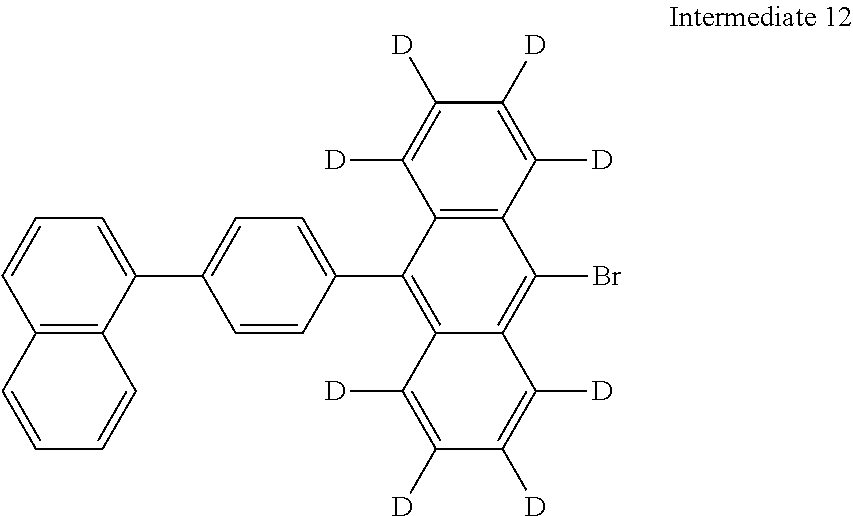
C1=CC(C2=C3C(=C(Br)C4=C2C([D])=C([D])C([D])=C4[D])C([D])=C([D])C([D])=C3[D])=CC=C1C1=CC=CC2=C1C=CC=C2
